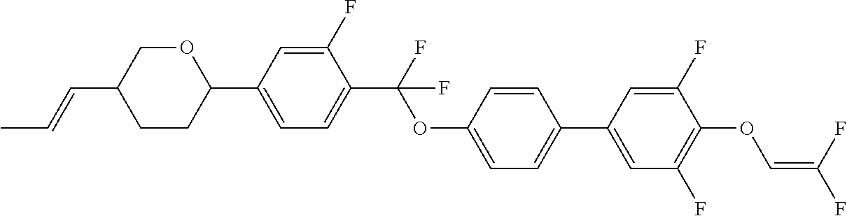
C1CC(C2=CC=C(C(F)(OC3=CC=C(C4=CC(F)=C(OC=C(F)F)C(F)=C4)C=C3)F)C(F)=C2)OCC1C=CC
